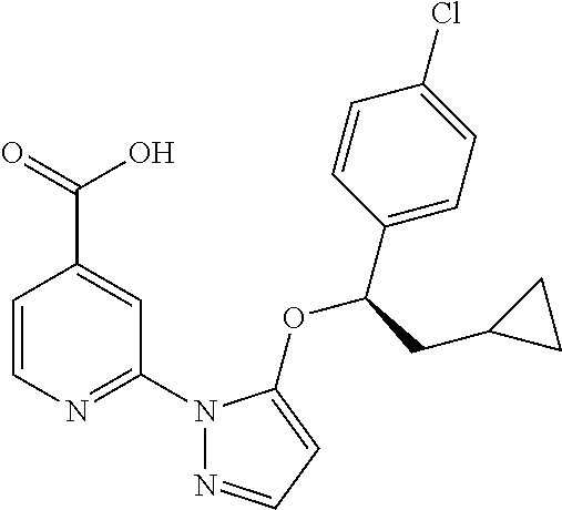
C1=CN=C(N2N=CC=C2OC(C2=CC=C(Cl)C=C2)CC2CC2)C=C1C(=O)O
